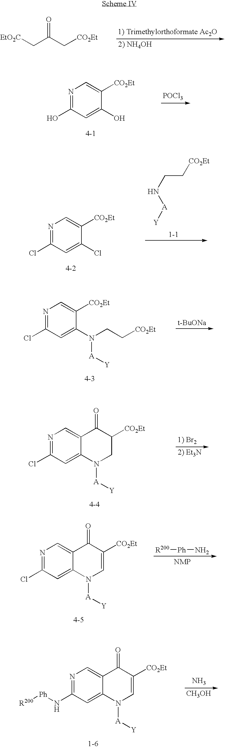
[EtO2C]CC(C[CO2Et])=O.N1=C(O)C=C(O)C([CO2Et])=C1.[POCl3].N1=C(Cl)C=C(Cl)C([CO2Et])=C1.C(CN[A][Y])[CO2Et].N1=C(Cl)C=C(N(CC[CO2Et])[A][Y])C([CO2Et])=C1.[t-BuONa].N1=C(Cl)C=C2C(=C1)C(=O)C([CO2Et])CN2[A][Y].[R200][Ph]N.N1=C(Cl)C=C2C(=C1)C(=O)C([CO2Et])=CN2[A][Y].N1=C(N[Ph][R200])C=C2C(=C1)C(=O)C([CO2Et])=CN2[A][Y].N.[CH3OH]
